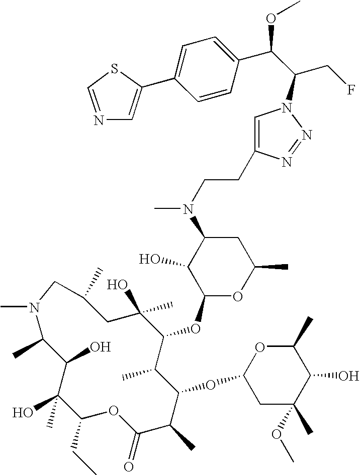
C1(C)C(O)C(O)(C)C(CC)OC(=O)C(C)C(OC2CC(C)(OC)C(O)C(C)O2)C(C)C(OC2OC(C)CC(N(CCC3=CN(C(CF)C(C4=CC=C(C5=CN=CS5)C=C4)OC)N=N3)C)C2O)C(O)(C)CC(C)CN1C
